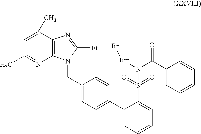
C1=C(CN2C3=C(C(C)=CC(C)=N3)N=C2[Et])C=CC(C2=CC=CC=C2S(=O)(=O)N(C(=O)C2=CC=CC=C2)[Rm][Rn])=C1
